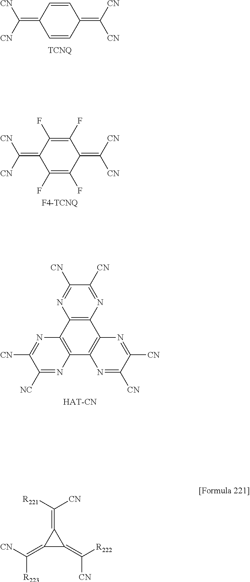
C12=C(N=C([CN])C([CN])=N1)C1=C(C3=C2N=C([CN])C([NC])=N3)N=C([CN])C([CN])=N1.C1(F)=C(F)C(=C([CN])[CN])C(F)=C(F)C1=C([CN])[CN].C1=CC(=C([CN])[CN])C=CC1=C([CN])[CN].C(=C1C(=C([CN])[R223])C1=C([R222])[CN])([CN])[R221]
